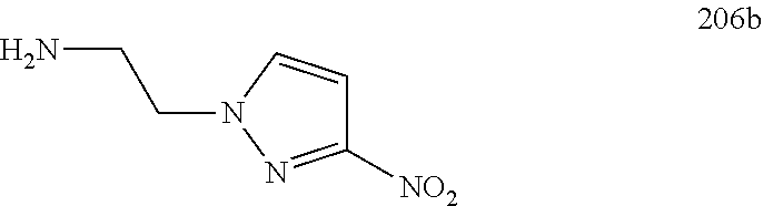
NCCN1N=C([NO2])C=C1
